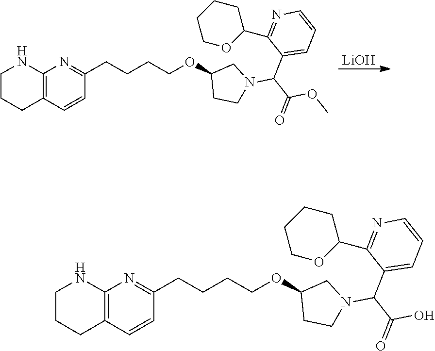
[LiOH].C1CCOC(C2=NC=CC=C2C(C(=O)OC)N2CCC(OCCCCC3=NC4=C(CCCN4)C=C3)C2)C1.C1CCOC(C2=NC=CC=C2C(C(=O)O)N2CCC(OCCCCC3=NC4=C(CCCN4)C=C3)C2)C1
